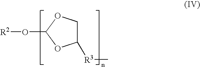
C1([R3]C)COC(O[R2])O1
